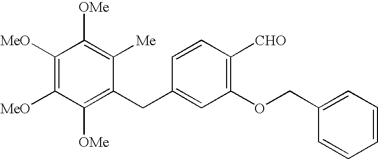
C1([OMe])=C(CC2=CC(OCC3=CC=CC=C3)=C([CHO])C=C2)C([Me])=C([OMe])C([MeO])=C1[MeO]
